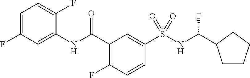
C1=C(F)C=C(NC(C2=C(F)C=CC(S(NC(C)C3CCCC3)(=O)=O)=C2)=O)C(F)=C1
